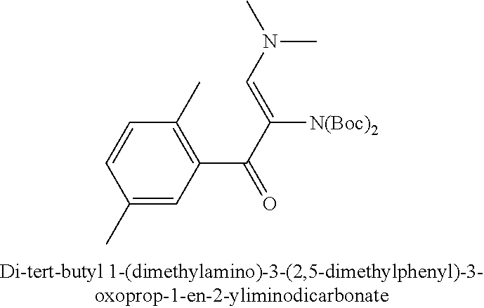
C1(C)=CC(C(C(=CN(C)C)[N(Boc)2])=O)=C(C)C=C1
